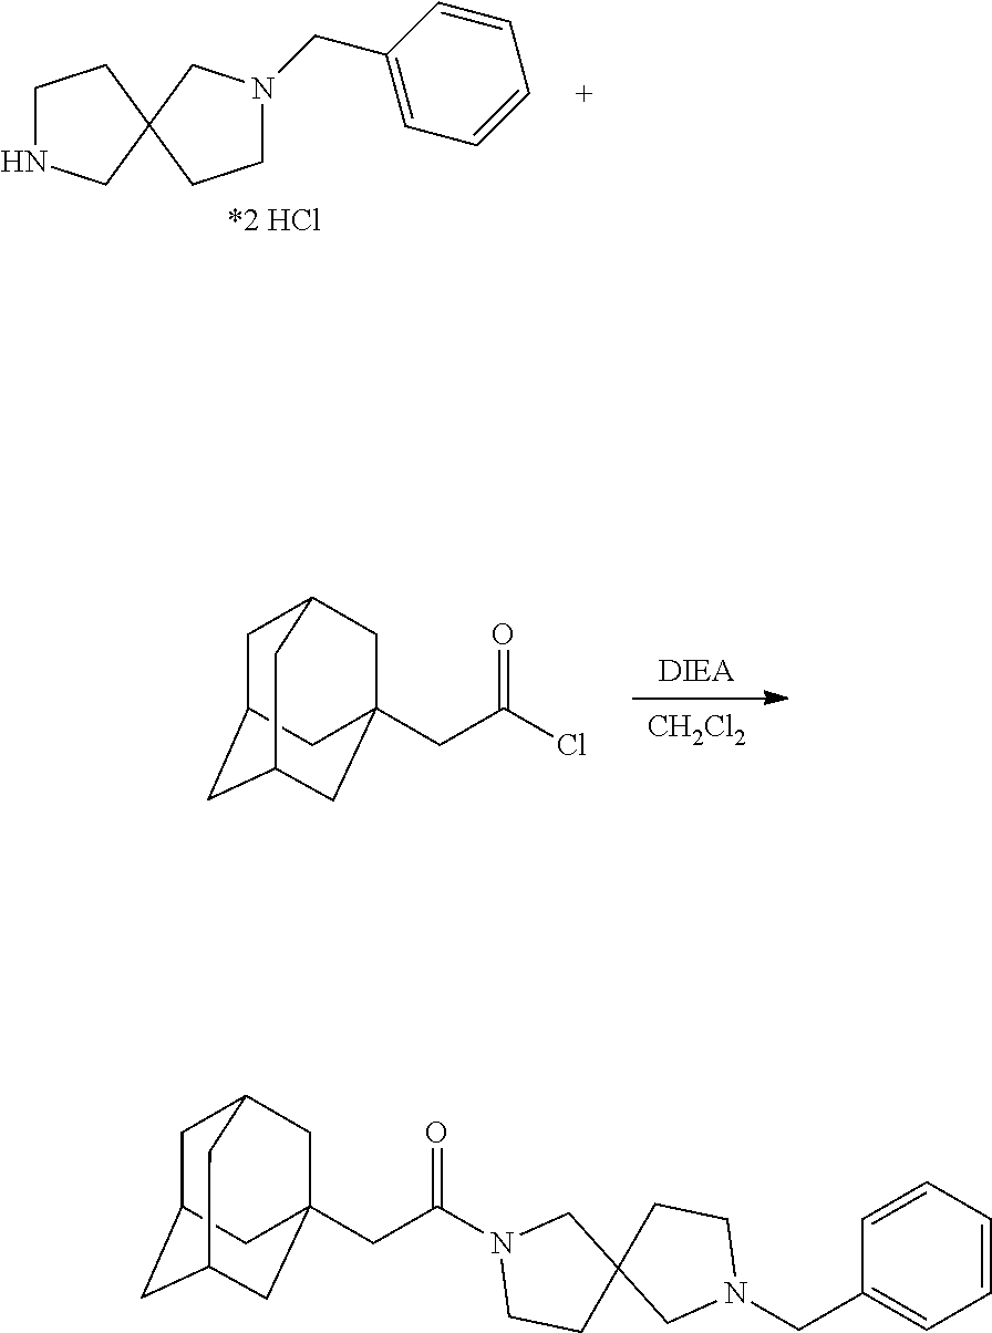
C1NCC2(C1)CCN(CC1=CC=CC=C1)C2.[CH2Cl2].[DIEA].C1C2CC3CC(CC(Cl)=O)(CC1C3)C2.C1C2CC3CC(CC(N4CC5(CC4)CN(CC4=CC=CC=C4)CC5)=O)(CC1C3)C2
